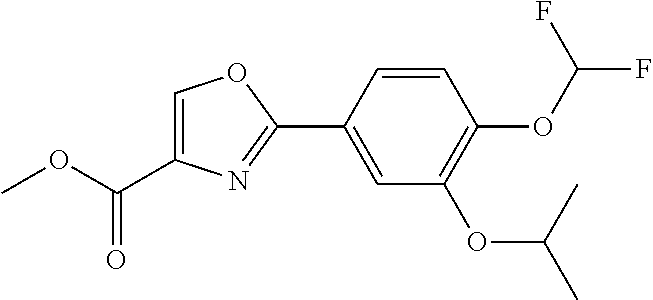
C(C1=COC(C2=CC(OC(C)C)=C(OC(F)F)C=C2)=N1)(OC)=O
